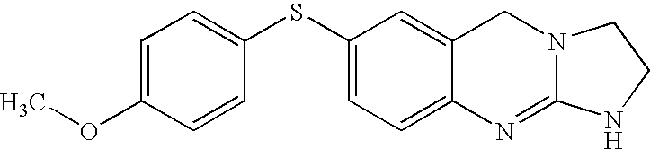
C1=C(OC)C=CC(SC2=CC=C3C(=C2)CN2C(=N3)NCC2)=C1
